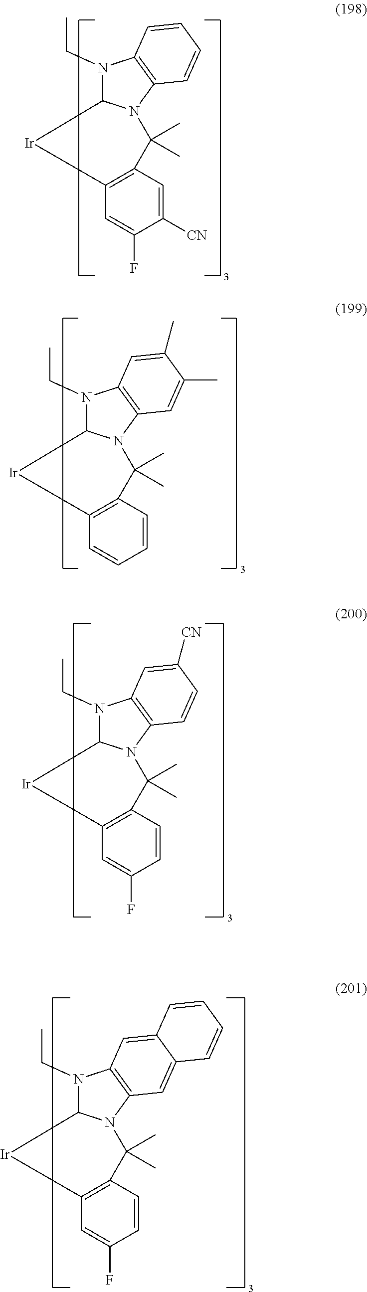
N1(CC)C2N(C3=C1C=CC=C3)C(C)(C)C1=C(C=C(F)C([CN])=C1)[Ir]2.N1(CC)C2N(C3=C1C=C(C)C(C)=C3)C(C)(C)C1=C(C=CC=C1)[Ir]2.N1(CC)C2N(C3=C1C=C([CN])C=C3)C(C)(C)C1=C(C=C(F)C=C1)[Ir]2.N1(CC)C2N(C3=C1C=C1C(=C3)C=CC=C1)C(C)(C)C1=C(C=C(F)C=C1)[Ir]2
